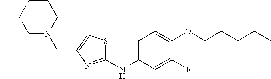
C(C1=CSC(NC2=CC=C(OCCCCC)C(F)=C2)=N1)N1CC(C)CCC1
